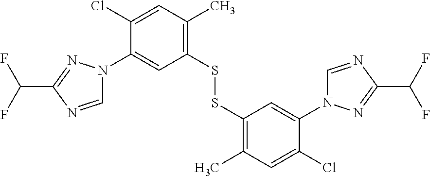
C1=NC(C(F)F)=NN1C1=CC(SSC2=C(C)C=C(Cl)C(N3C=NC(C(F)F)=N3)=C2)=C(C)C=C1Cl
